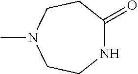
CN1CCNC(=O)CC1
